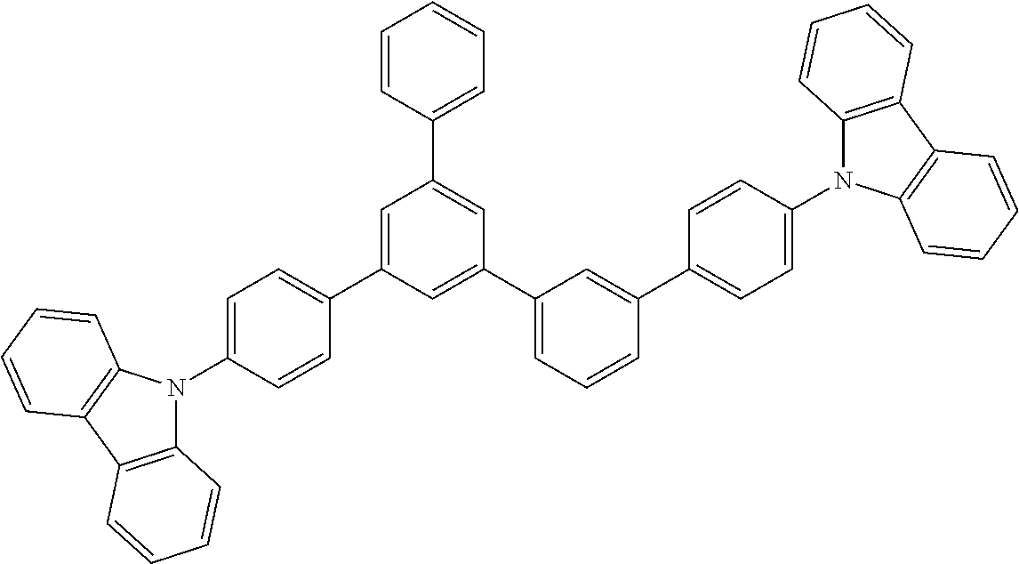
C12=C(C3=C(N1C1=CC=C(C4=CC(C5=CC=CC=C5)=CC(C5=CC=CC(C6=CC=C(N7C8=C(C9=C7C=CC=C9)C=CC=C8)C=C6)=C5)=C4)C=C1)C=CC=C3)C=CC=C2
